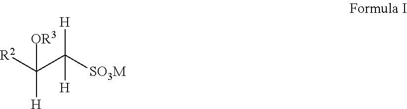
[R2]C(C([SO3M])([H])[H])([OR3])[H]
